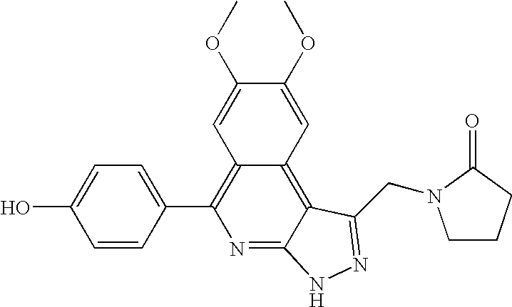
C1=CC(C2=C3C(=C4C(=N2)NN=C4CN2CCCC2=O)C=C(OC)C(OC)=C3)=CC=C1O
